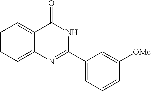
C12=CC=CC=C1N=C(C1=CC=CC([OMe])=C1)NC2=O
